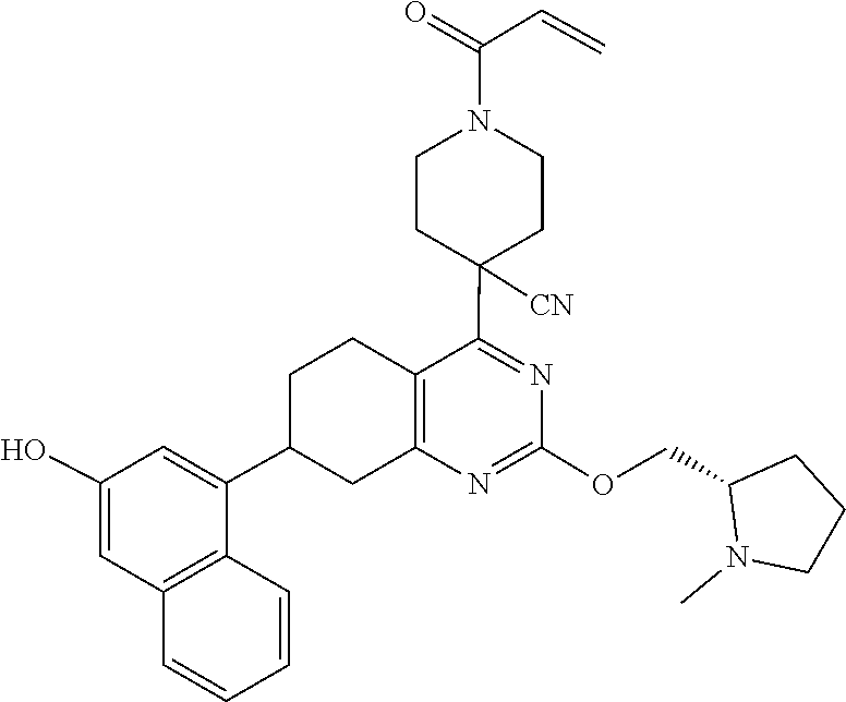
C1(OCC2CCCN2C)=NC2=C(C(C3([CN])CCN(C(=O)C=C)CC3)=N1)CCC(C1=CC(O)=CC3=C1C=CC=C3)C2
